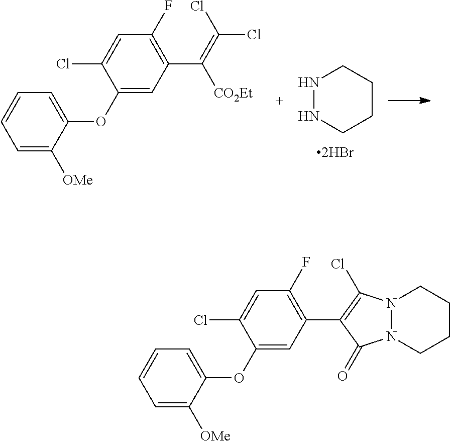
C1=C([OMe])C(OC2=CC(C3=C(Cl)N4N(C3=O)CCCC4)=C(F)C=C2Cl)=CC=C1.C1=C([OMe])C(OC2=CC(C(=C(Cl)Cl)[CO2Et])=C(F)C=C2Cl)=CC=C1.N1NCCCC1
